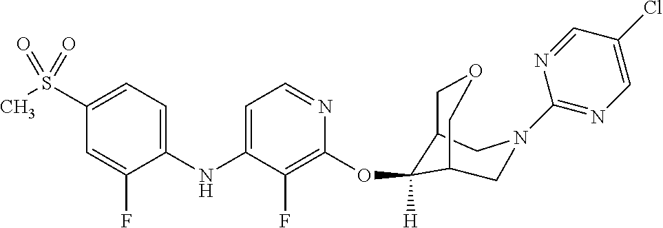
C1(NC2=CC=NC(OC3([H])C4COCC3CN(C3=NC=C(Cl)C=N3)C4)=C2F)=CC=C(S(C)(=O)=O)C=C1F
